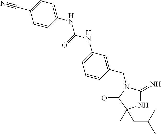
N1C(=N)N(CC2=CC(NC(NC3=CC=C(C#N)C=C3)=O)=CC=C2)C(=O)C1(C)CC(C)C
